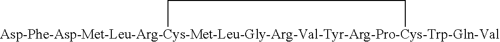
[Asp-Phe-Asp-Met-Leu-Arg-Cys-Met-Leu-Gly-Arg-Val-Tyr-Arg-Pro-Cys-Trp-Gln-Val]1CC1
